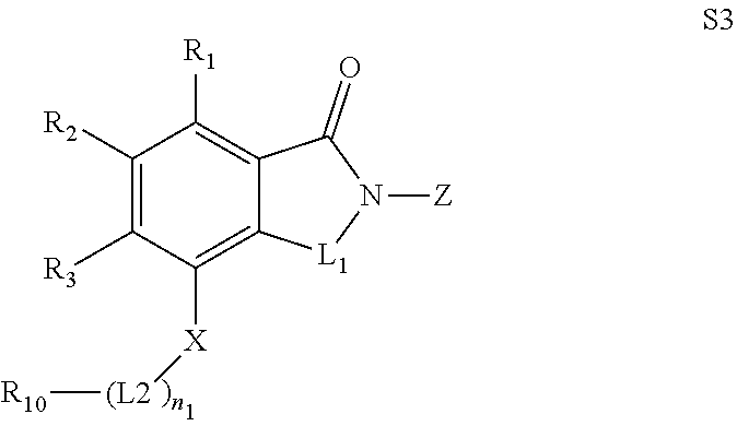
C1([R2])=C([R3])C([X][(L2][R10])=C2C(=C1[R1])C(=O)N([Z])[L1]2
